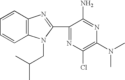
C1=CC2=C(C=C1)N(CC(C)C)C(C1=NC(Cl)=C(N(C)C)N=C1N)=N2
